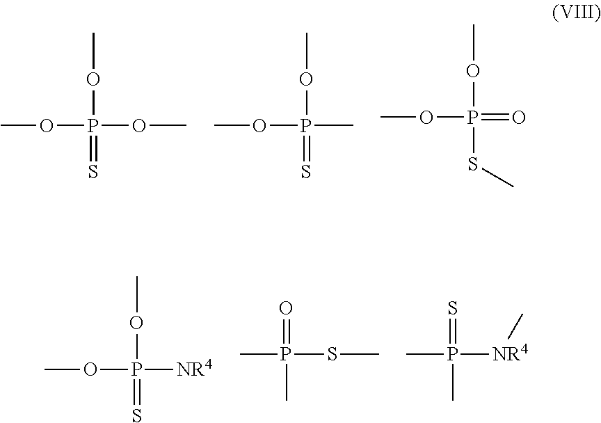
COP(OC)(OC)=S.COP(OC)(C)=S.COP(OC)(=O)SC.COP(OC)([NR4])=S.CP(=O)(SC)C.CP(=S)([NR4]C)C
